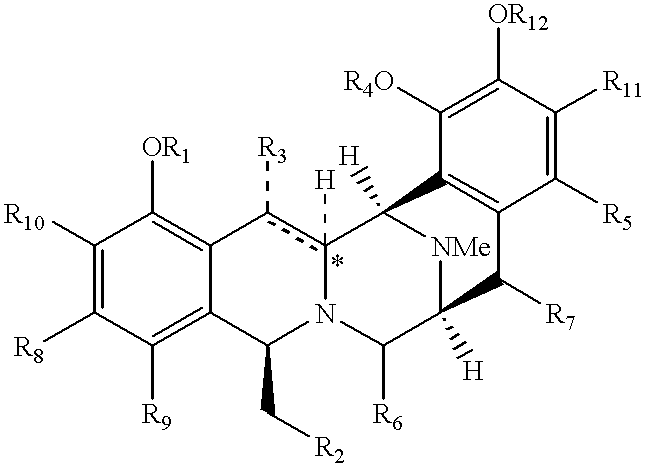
C1([R10])=C([R8])C([R9])=C2C(=C1[OR1])c([R3])c1([H])N(C2C[R2])C([R6])C2([H])[NMe]C1([H])C1=C(C2[R7])C([R5])=C([R11])C([OR12])=C1[R4O]
